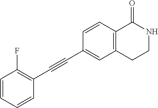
C1=CC=CC(C#CC2=CC3=C(C=C2)C(=O)NCC3)=C1F
